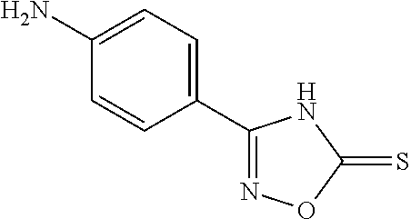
C1=CC(C2=NOC(=S)N2)=CC=C1N
